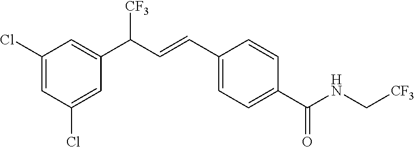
C1(Cl)=CC(Cl)=CC(C(C=CC2=CC=C(C(NC[CF3])=O)C=C2)[CF3])=C1
